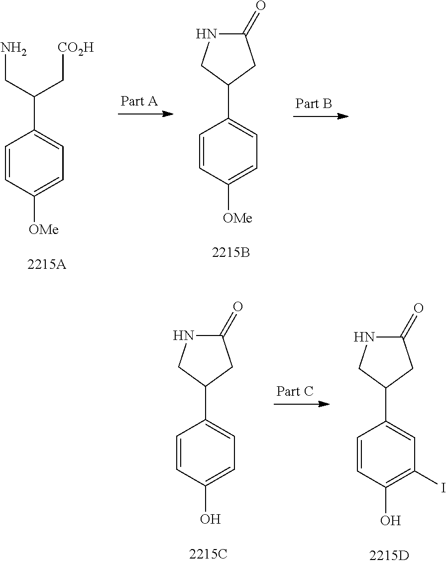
C1=CC([OMe])=CC=C1C(CN)C[CO2H].C1(=O)NCC(C2=CC=C([OMe])C=C2)C1.C1(=O)NCC(C2=CC=C(O)C=C2)C1.C1(=O)NCC(C2=CC(I)=C(O)C=C2)C1
